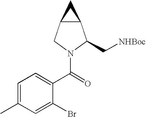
C12C(CN(C(=O)C3=CC=C(C)C=C3Br)C1C[NHBoc])C2
